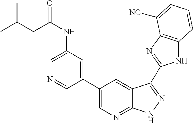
C1(C2=CN=C3C(=C2)C(C2=NC4=C(N2)C=CC=C4[NC])=NN3)=CC(NC(=O)CC(C)C)=CN=C1
